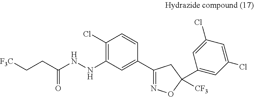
[F3C]CCC(NNC1=C(Cl)C=CC(C2=NOC(C3=CC(Cl)=CC(Cl)=C3)([CF3])C2)=C1)=O
